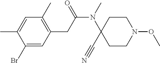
C1=C(C)C(Br)=CC(CC(N(C)C2(C#N)CCN(OC)CC2)=O)=C1C
